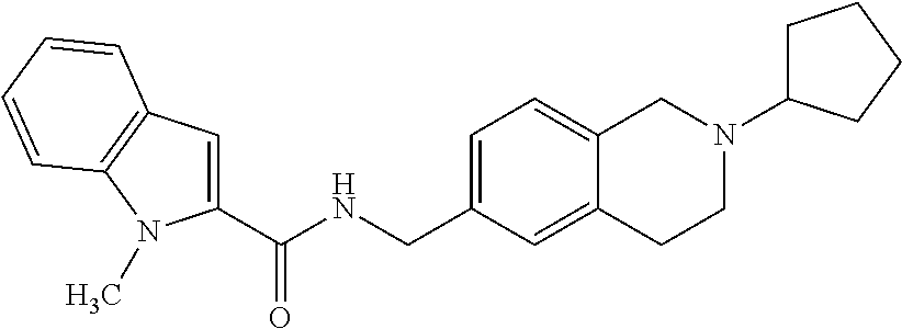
C1(C(NCC2=CC=C3C(=C2)CCN(C2CCCC2)C3)=O)=CC2=C(N1C)C=CC=C2
